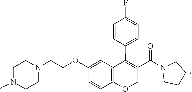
C1CN(C(C2=C(C3=CC=C(F)C=C3)C3=C(OC2)C=CC(OCCN2CCN(C)CC2)=C3)=O)CC1
